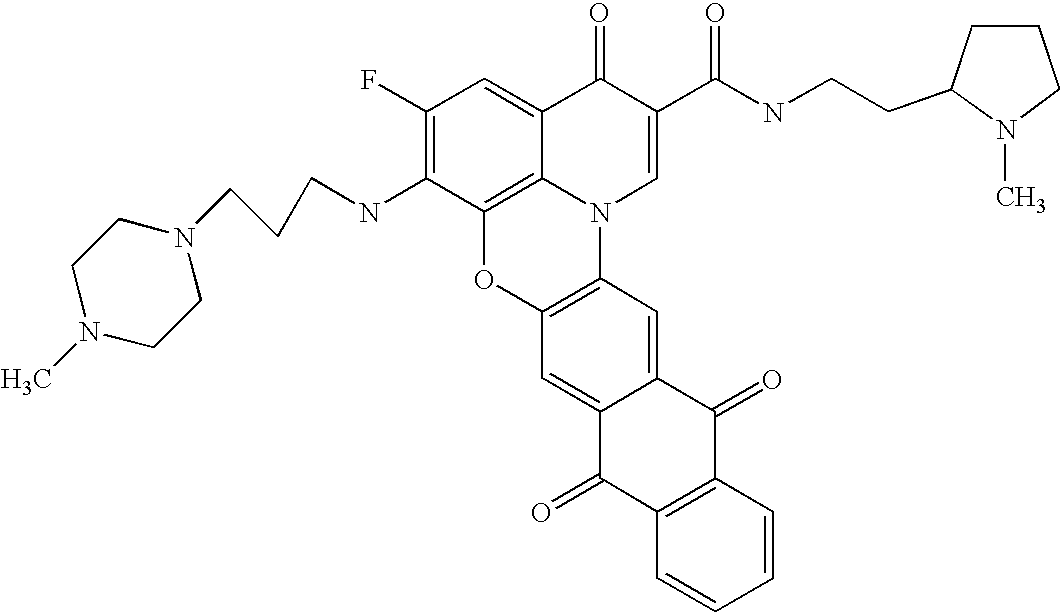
C1(F)=C(NCCCN2CCN(C)CC2)C2=C3C(=C1)C(=O)C(C(NCCC1CCCN1C)=O)=CN3C1=C(O2)C=C2C(=C1)C(=O)C1=C(C2=O)C=CC=C1
